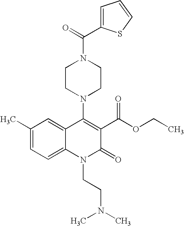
C1(C)=CC=C2C(=C1)C(N1CCN(C(=O)C3=CC=CS3)CC1)=C(C(OCC)=O)C(=O)N2CCN(C)C
